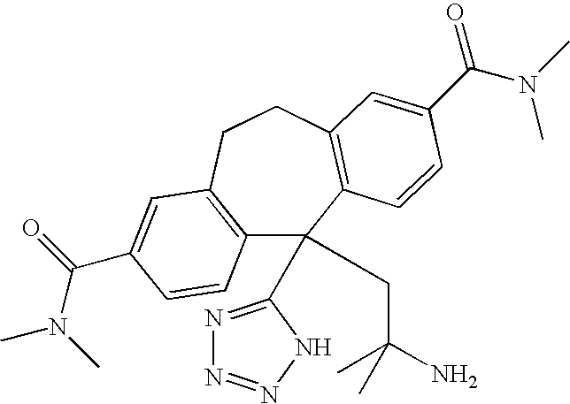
C12=C(CCC3=C(C1(C1=NN=NN1)CC(N)(C)C)C=CC(C(N(C)C)=O)=C3)C=C(C(=O)N(C)C)C=C2
